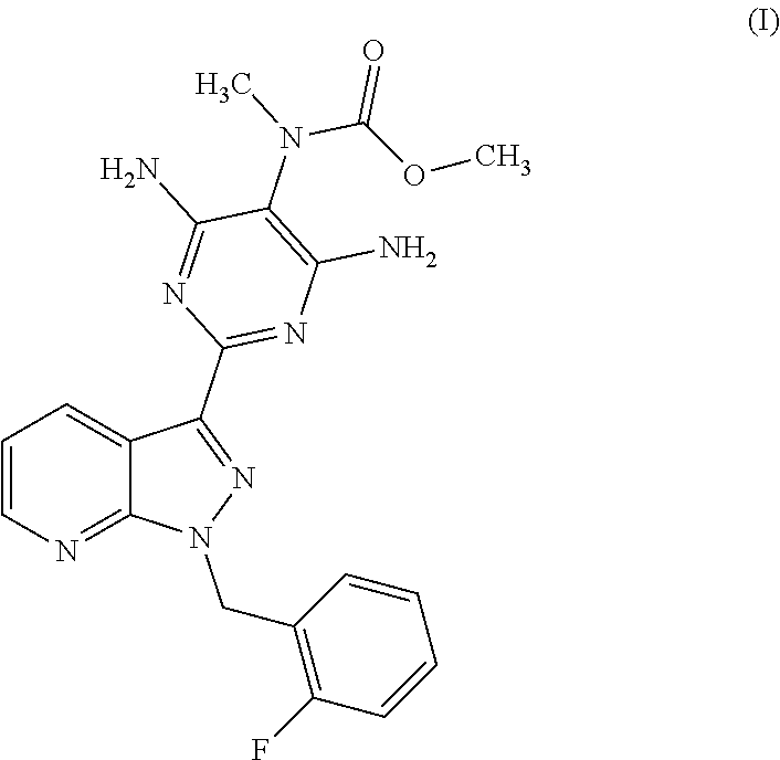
C1=CN=C2C(=C1)C(C1=NC(N)=C(N(C(OC)=O)C)C(N)=N1)=NN2CC1=C(F)C=CC=C1
